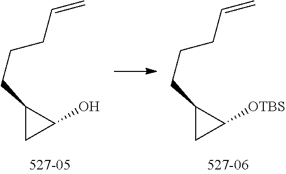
C1(CCCC=C)CC1O.C1(CCCC=C)CC1[OTBS]
